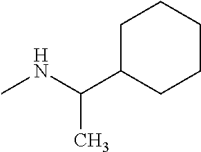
C1CCCC(C(NC)C)C1
